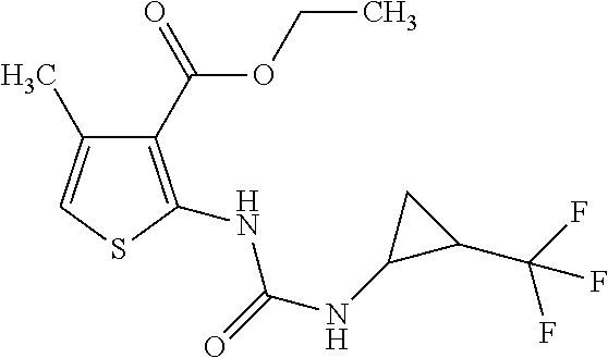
C1(C(=O)OCC)=C(NC(NC2C(C(F)(F)F)C2)=O)SC=C1C
